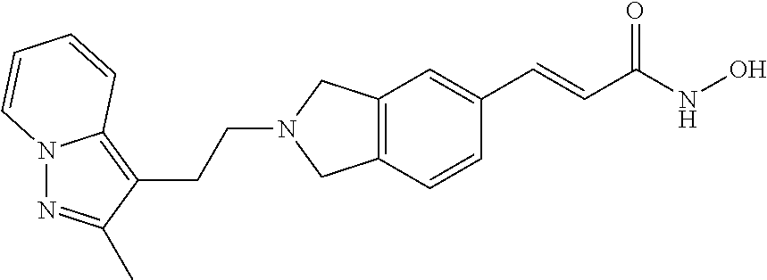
C12=C(C=CC(C=CC(NO)=O)=C1)CN(CCC1=C3N(N=C1C)C=CC=C3)C2
